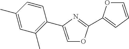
C1=C(C2=C(C)C=C(C)C=C2)N=C(C2=CC=CO2)O1
